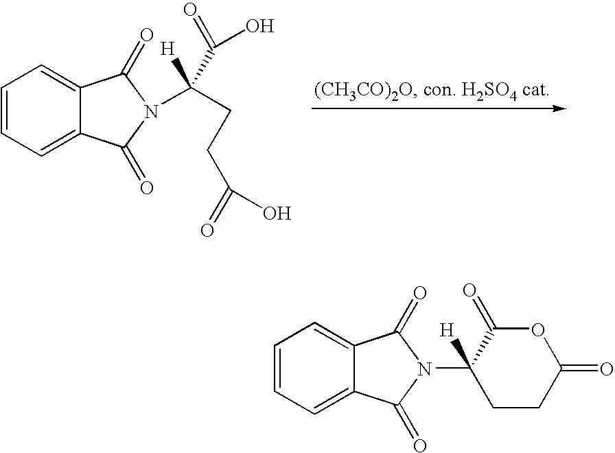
C1=CC=C2C(=C1)C(=O)N(C([H])(C(=O)O)CCC(=O)O)C2=O.C1=CC=C2C(=C1)C(=O)N(C1([H])CCC(=O)OC1=O)C2=O
